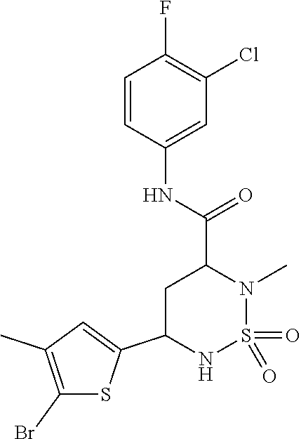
C1(Br)=C(C)C=C(C2NS(=O)(=O)N(C)C(C(NC3=CC(Cl)=C(F)C=C3)=O)C2)S1
